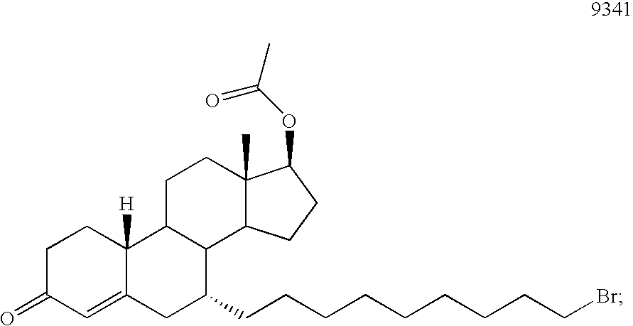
C12=CC(=O)CCC1([H])C1C(C3C(C)(CC1)C(OC(C)=O)CC3)C(CCCCCCCCCBr)C2
